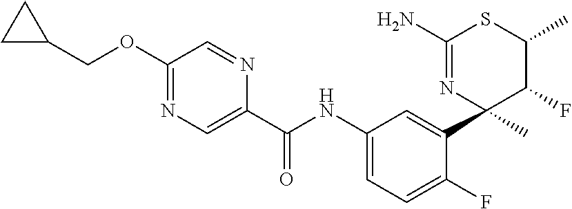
C1(C(NC2=CC=C(F)C(C3(C)C(F)C(C)SC(N)=N3)=C2)=O)=CN=C(OCC2CC2)C=N1
